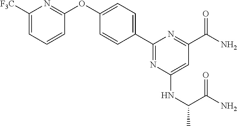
C1([F3C])=CC=CC(OC2=CC=C(C3=NC(NC(C(N)=O)C)=CC(C(=O)N)=N3)C=C2)=N1
